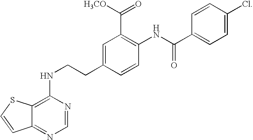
C12=NC=NC(NCCC3=CC(C([H3CO])=O)=C(NC(=O)C4=CC=C(Cl)C=C4)C=C3)=C1SC=C2
